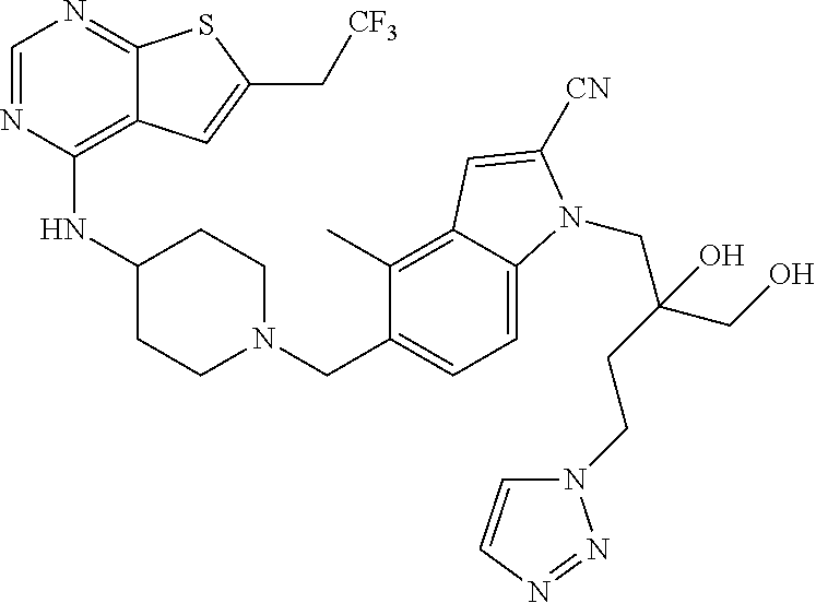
C1=NC(NC2CCN(CC3=CC=C4C(=C3C)C=C([CN])N4CC(CO)(O)CCN3C=CN=N3)CC2)=C2C(=N1)SC(C[CF3])=C2
